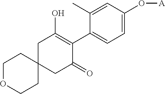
C1C(=O)C(C2=CC=C(O[A])C=C2C)=C(O)CC12CCOCC2
